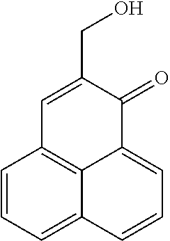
C1=C(CO)C(=O)C2=CC=CC3=CC=CC1=C23
